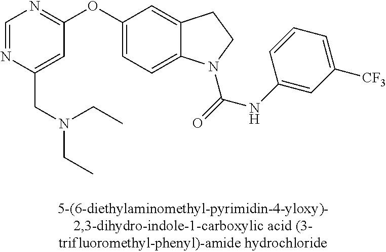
C1(OC2=CC=C3C(=C2)CCN3C(=O)NC2=CC([CF3])=CC=C2)=NC=NC(CN(CC)CC)=C1
